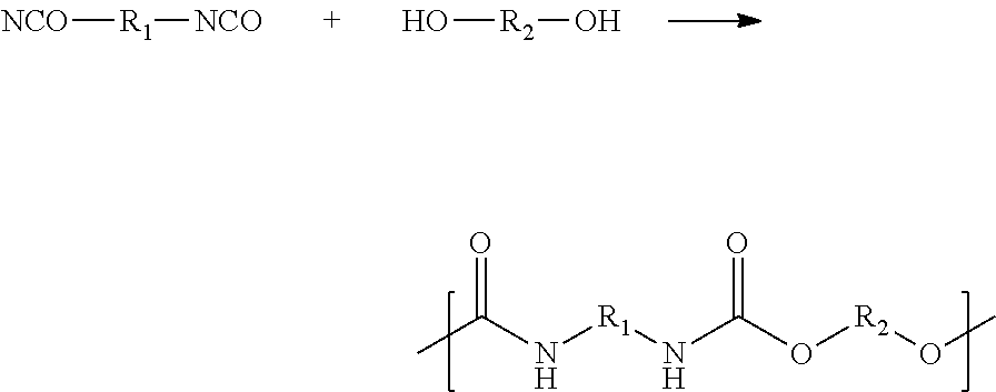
[NCO][R1][NCO].O[R2]O.CC(N[R1]NC(O[R2]OC)=O)=O
